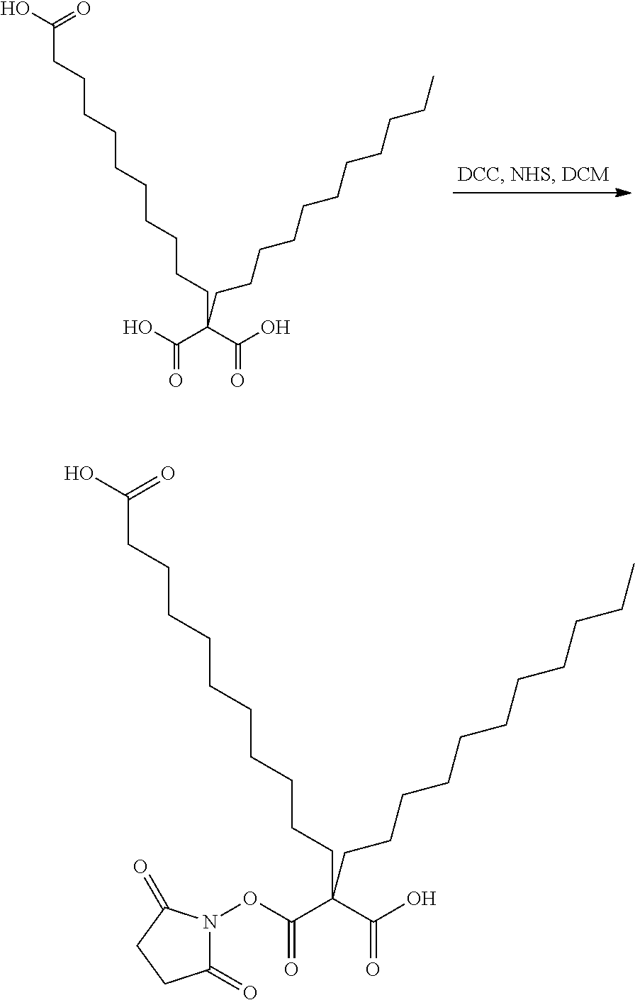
OC(=O)CCCCCCCCCCC(C(O)=O)(C(O)=O)CCCCCCCCCCC.OC(=O)CCCCCCCCCCC(C(O)=O)(C(ON1C(=O)CCC1=O)=O)CCCCCCCCCCC
